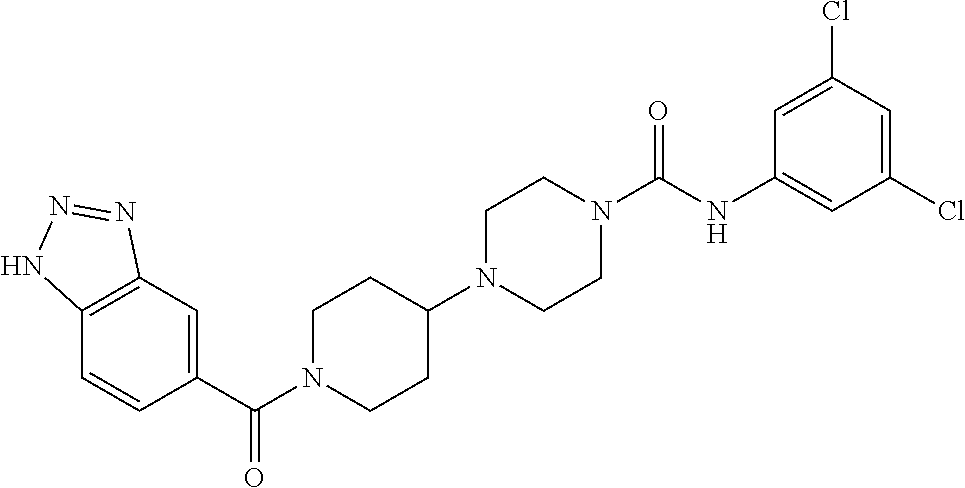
C12=C(C=C(C(N3CCC(N4CCN(C(NC5=CC(Cl)=CC(Cl)=C5)=O)CC4)CC3)=O)C=C1)N=NN2
